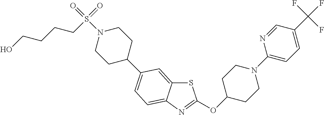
S1C2=CC(C3CCN(S(=O)(CCCCO)=O)CC3)=CC=C2N=C1OC1CCN(C2=CC=C(C(F)(F)F)C=N2)CC1
